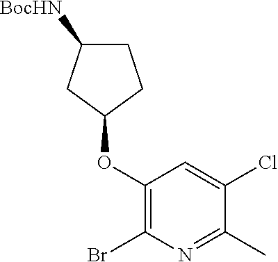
C1(OC2CCC([BocHN])C2)=C(Br)N=C(C)C(Cl)=C1
